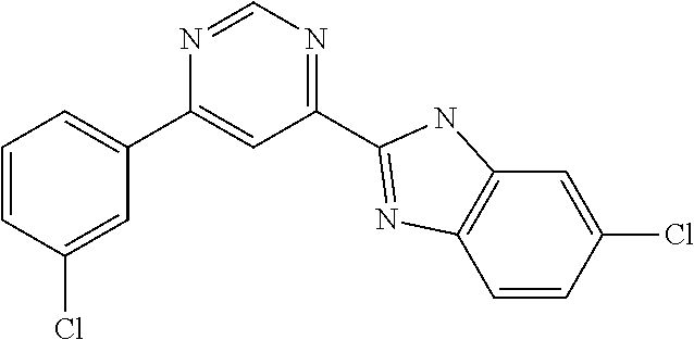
C1=CC(Cl)=CC(C2=CC(C3=NC4=C(C=C(Cl)C=C4)N3)=NC=N2)=C1
